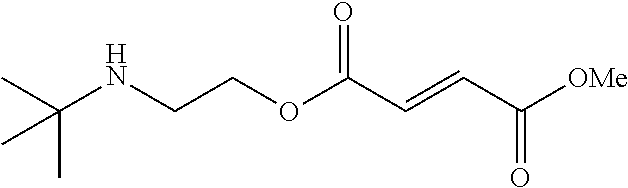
C(COC(C=CC([OMe])=O)=O)NC(C)(C)C
